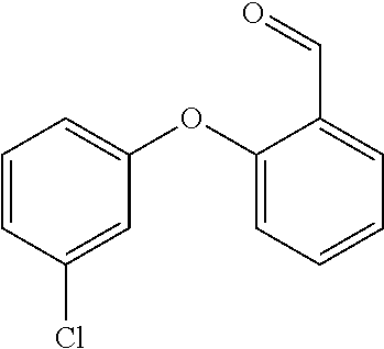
C1=CC(Cl)=CC(OC2=CC=CC=C2C=O)=C1
